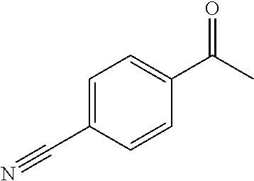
C1(C(C)=O)=CC=C(C#N)C=C1
